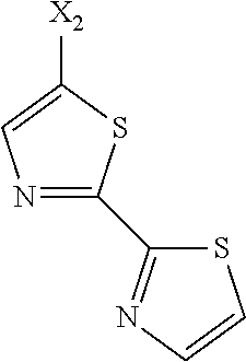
C1([X2])=CN=C(C2=NC=CS2)S1
